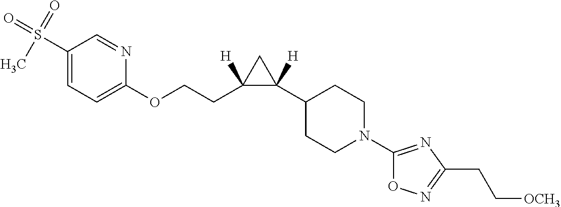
C1(S(=O)(=O)C)=CC=C(OCCC2([H])C([H])(C3CCN(C4=NC(CC[OCH3])=NO4)CC3)C2)N=C1
